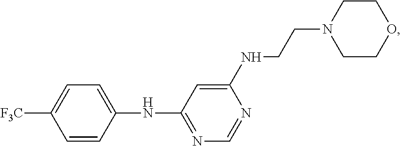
C1=CC(NC2=NC=NC(NCCN3CCOCC3)=C2)=CC=C1[F3C]
